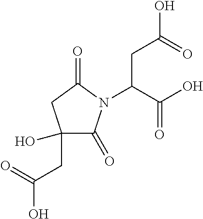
C1(CC(=O)O)(O)C(=O)N(C(C(O)=O)CC(O)=O)C(=O)C1
